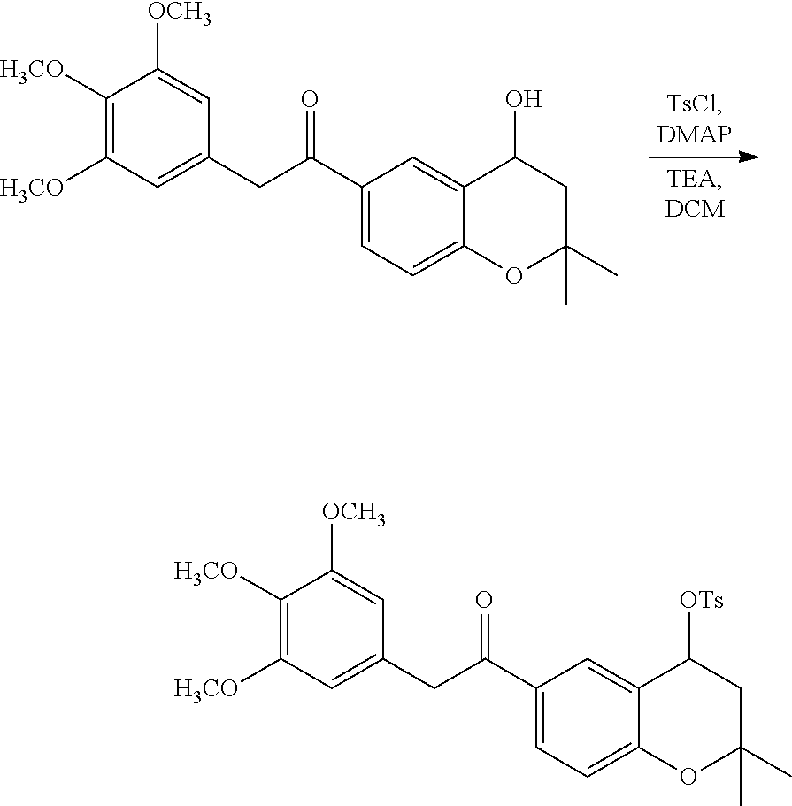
C1([H3CO])=C([H3CO])C=C(CC(C2=CC=C3C(=C2)C(O)CC(C)(C)O3)=O)C=C1[OCH3].C1([H3CO])=C([H3CO])C=C(CC(C2=CC=C3C(=C2)C([OTs])CC(C)(C)O3)=O)C=C1[OCH3]
